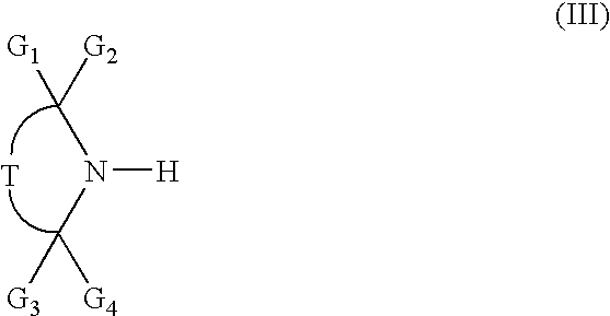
N([H])(C([G2])[G1])C([G4])[G3].[T]
